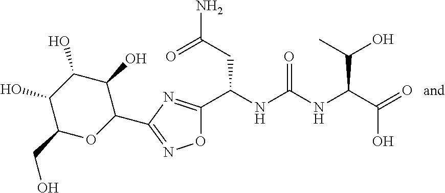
O1C(C(NC(NC(C(=O)O)C(O)C)=O)CC(N)=O)=NC(C2C(O)C(O)C(O)C(CO)O2)=N1
